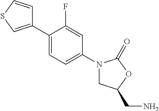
C1=CSC=C1C1=CC=C(N2CC(CN)OC2=O)C=C1F
